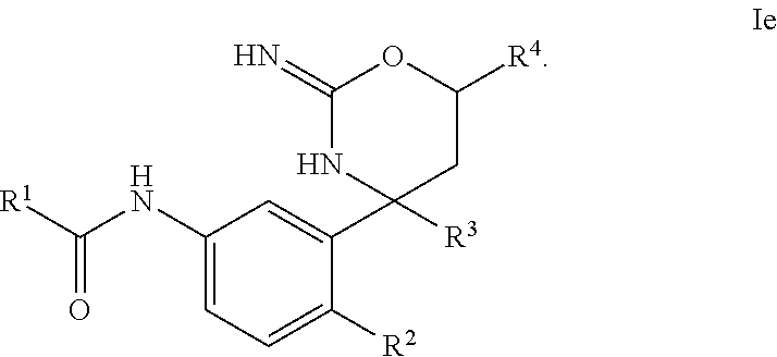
C1(NC([R1])=O)=CC=C([R2])C(C2([R3])CC([R4])OC(=N)N2)=C1
